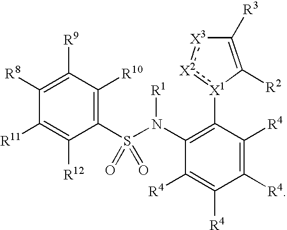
C1([R9])=C([R8])C([R11])=C([R12])C(S(N(C2=C([X1]3:[X2]:[X3]C([R3])=C3[R2])C([R4])=C([R4])C([R4])=C2[R4])[R1])(=O)=O)=C1[R10]
